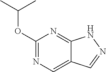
C1(OC(C)C)=NC=C2C(=N1)NN=C2
